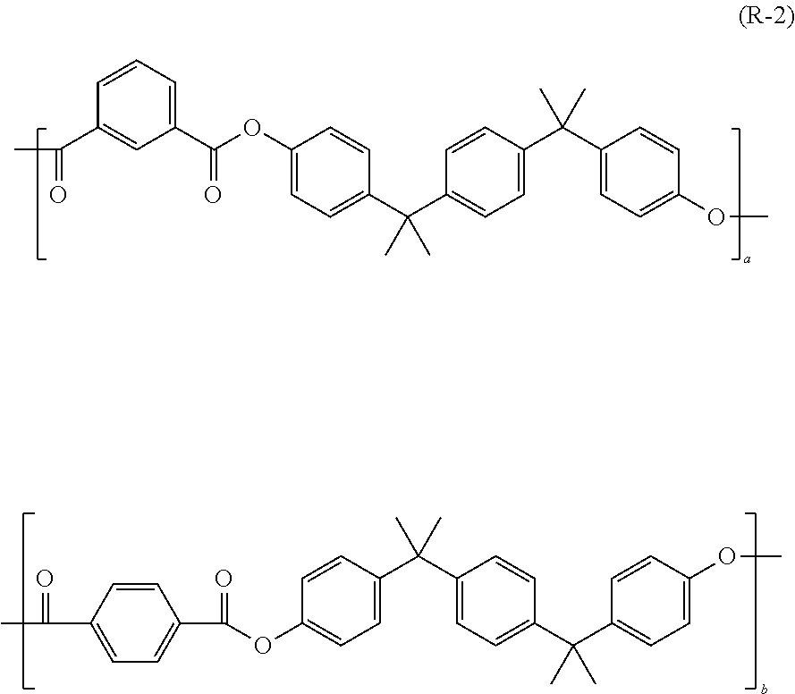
O(C1=CC=C(C(C2=CC=C(C(C3=CC=C(OC)C=C3)(C)C)C=C2)(C)C)C=C1)C(C1=CC=CC(C(C)=O)=C1)=O.C(C1=CC=C(C(=O)C)C=C1)(OC1=CC=C(C(C2=CC=C(C(C3=CC=C(OC)C=C3)(C)C)C=C2)(C)C)C=C1)=O
